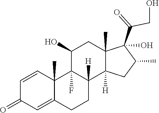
C1=C2C(C)(C=CC1=O)C1(F)C([H])(CC2)C2([H])C(C)(CC1O)C(C(CO)=O)(O)C(C)C2
